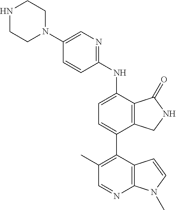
C1(N2CCNCC2)=CN=C(NC2=CC=C(C3=C(C)C=NC4=C3C=CN4C)C3=C2C(=O)NC3)C=C1
